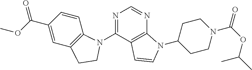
C1(N2C3=C(C=C(C(OC)=O)C=C3)CC2)=NC=NC2=C1C=CN2C1CCN(C(OC(C)C)=O)CC1
